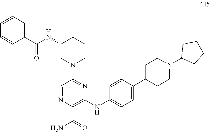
C1=NC(C(=O)N)=C(NC2=CC=C(C3CCN(C4CCCC4)CC3)C=C2)N=C1N1CCCC(NC(C2=CC=CC=C2)=O)C1
